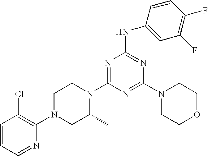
C1=CC=NC(N2CC(C)N(C3=NC(NC4=CC(F)=C(F)C=C4)=NC(N4CCOCC4)=N3)CC2)=C1Cl
